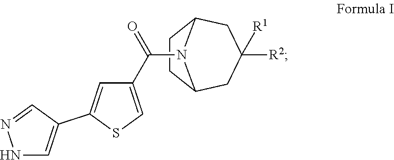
C12CC([R2])([R1])CC(CC1)N2C(=O)C1=CSC(C2=CNN=C2)=C1
